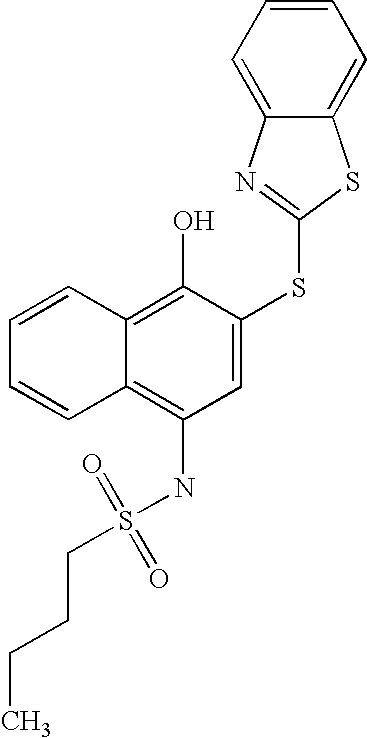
C1=CC=CC2=C(O)C(SC3=NC4=CC=CC=C4S3)=CC(NS(CCCC)(=O)=O)=C12
